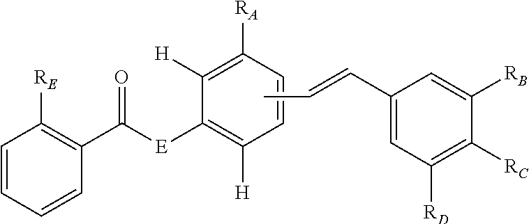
C1=CC=CC(C([E]C2=C([H])C=CC([RA])=C2[H])=O)=C1[RE].C1=C(C=CC)C=C([RB])C([RC])=C1[RD]
